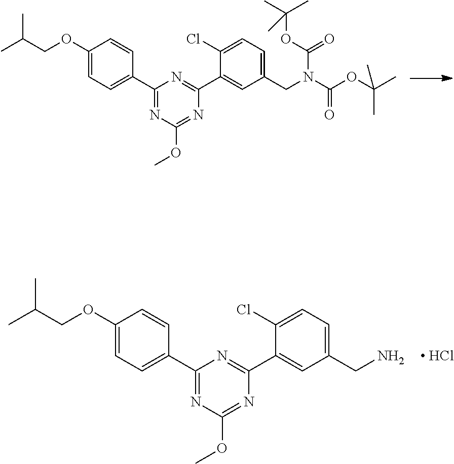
C1(C2=CC=C(OCC(C)C)C=C2)=NC(OC)=NC(C2=CC(CN)=CC=C2Cl)=N1.[ HCl].C1(C2=CC=C(OCC(C)C)C=C2)=NC(OC)=NC(C2=CC(CN(C(OC(C)(C)C)=O)C(OC(C)(C)C)=O)=CC=C2Cl)=N1
